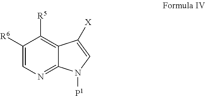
C1([R6])=CN=C2C(=C1[R5])C([X])=CN2[P1]
